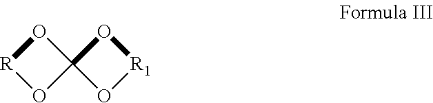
O1[R]OC12O[R1]O2
